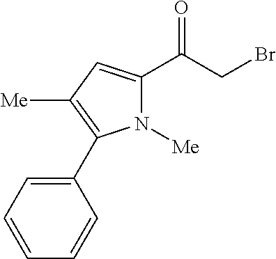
N1([Me])C(C(CBr)=O)=CC([Me])=C1C1=CC=CC=C1
